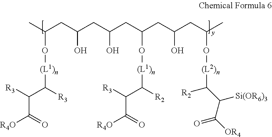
CC(CC(CC(CC(CC(CC(C)O[(L2)n]C(C(C([OR4])=O)[Si(OR6)3])[R2])O)O[(L1)n]C(C([R3])C(=O)[R4O])[R2])O)O)O[(L1)n]C(C([R3])C(=O)[R4O])[R3]
